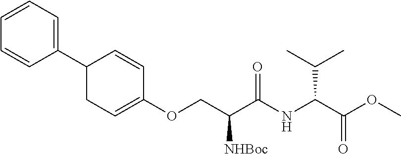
C1(C2CC=C(OCC([NHBoc])C(=O)NC(C(C)C)C(=O)OC)C=C2)=CC=CC=C1
